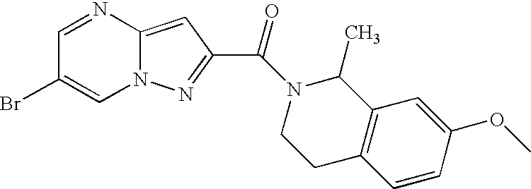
C1=NC2=CC(C(N3C(C)C4=C(CC3)C=CC(OC)=C4)=O)=NN2C=C1Br
